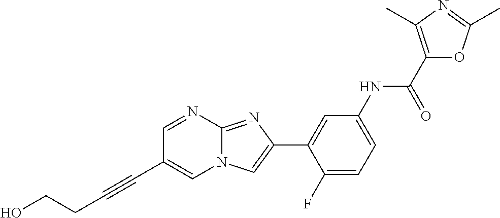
C1=NC2=NC(C3=CC(NC(=O)C4=C(C)N=C(C)O4)=CC=C3F)=CN2C=C1C#CCCO
